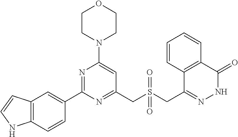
C1CN(C2=CC(CS(CC3=NNC(=O)C4=C3C=CC=C4)(=O)=O)=NC(C3=CC4=C(C=C3)NC=C4)=N2)CCO1
